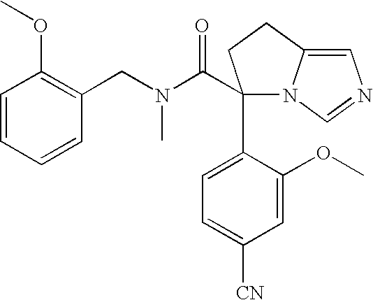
C1(C(N(CC2=C(OC)C=CC=C2)C)=O)(C2=CC=C([CN])C=C2OC)N2C(=CN=C2)CC1
